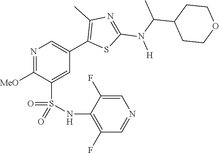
N1=C([MeO])C(S(NC2=C(F)C=NC=C2F)(=O)=O)=CC(C2=C(C)N=C(N(C(C)C3CCOCC3)[H])S2)=C1
